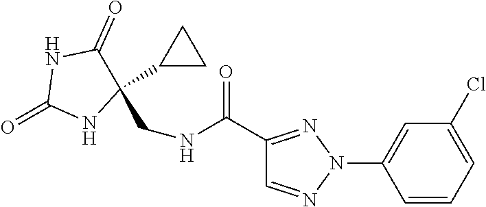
C1=CC=C(Cl)C=C1N1N=C(C(NCC2(C3CC3)C(=O)NC(=O)N2)=O)C=N1
